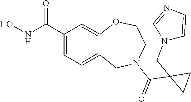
C1(C(NO)=O)=CC=C2C(=C1)OCCN(C(=O)C1(CN3C=CN=C3)CC1)C2
